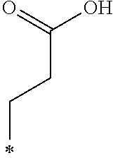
C(C)CC(=O)O
